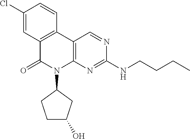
C12=C(C3=C(N(C4CCC(O)C4)C1=O)N=C(NCCCC)N=C3)C=CC(Cl)=C2
